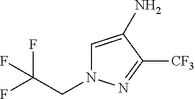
FC(CN1C=C(N)C([CF3])=N1)(F)F
